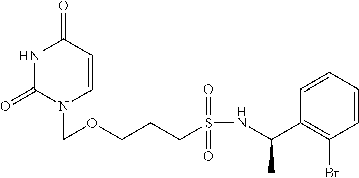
N1C(=O)N(COCCCS(NC(C2=C(Br)C=CC=C2)C)(=O)=O)C=CC1=O
